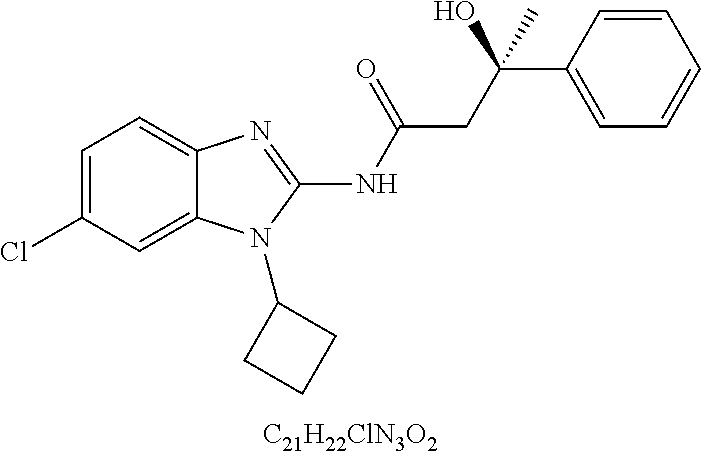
C1=C(Cl)C=C2C(=C1)N=C(NC(CC(O)(C1=CC=CC=C1)C)=O)N2C1CCC1
